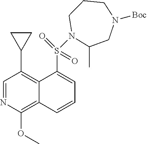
C1=NC(OC)=C2C(=C1C1CC1)C(S(=O)(=O)N1CCCN([Boc])CC1C)=CC=C2
